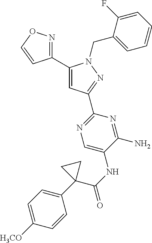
C1(C2=NOC=C2)=CC(C2=NC=C(NC(C3(C4=CC=C([H3CO])C=C4)CC3)=O)C(N)=N2)=NN1CC1=CC=CC=C1F
